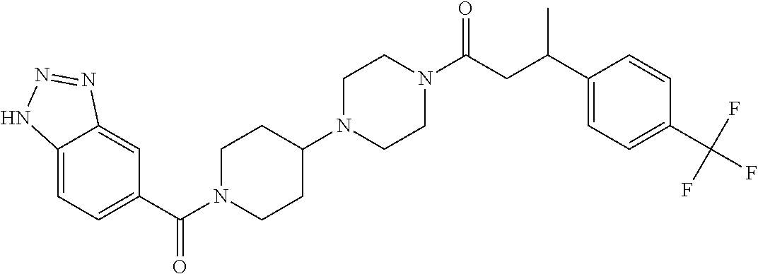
C12=CC=C(C(N3CCC(N4CCN(C(CC(C5=CC=C(C(F)(F)F)C=C5)C)=O)CC4)CC3)=O)C=C1N=NN2
